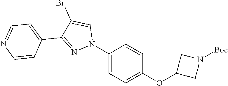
C1(N2C=C(Br)C(C3=CC=NC=C3)=N2)=CC=C(OC2CN([Boc])C2)C=C1
